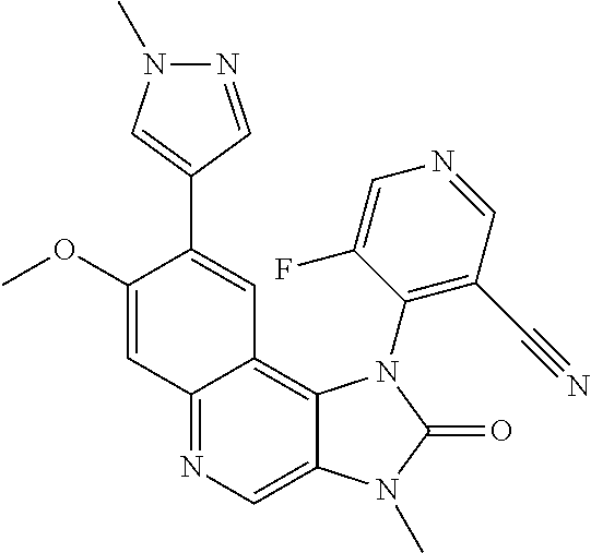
C12=NC=C3C(=C1C=C(C1=CN(C)N=C1)C(OC)=C2)N(C1=C(C#N)C=NC=C1F)C(=O)N3C
